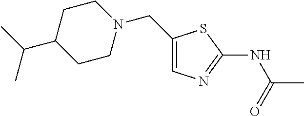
C1(CN2CCC(C(C)C)CC2)=CN=C(NC(C)=O)S1
